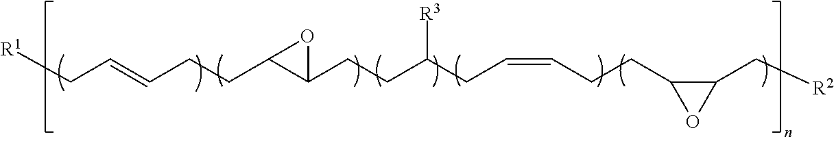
[R1]CC=CCCC1C(CCC(CC=CCCC2C(C[R2])O2)[R3])O1
